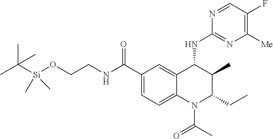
C1(C(NCCO[Si](C(C)(C)C)(C)C)=O)=CC=C2C(=C1)C(NC1=NC([Me])=C(F)C=N1)C(C)C(CC)N2C(C)=O
